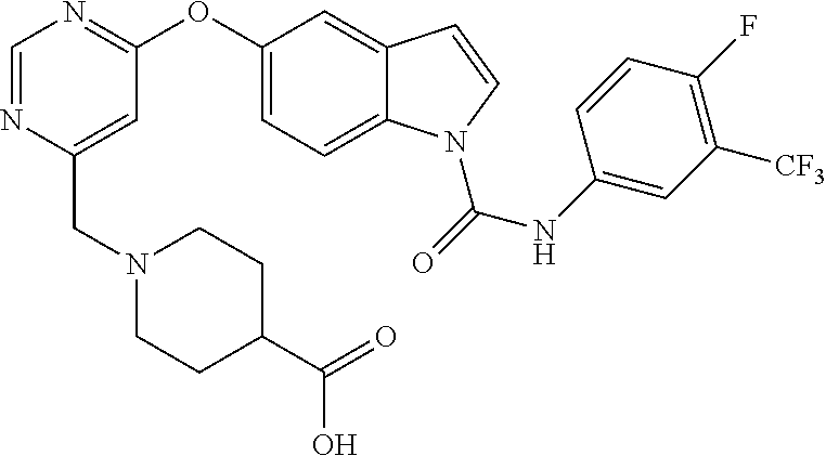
C1(OC2=NC=NC(CN3CCC(C(=O)O)CC3)=C2)=CC=C2C(=C1)C=CN2C(NC1=CC([CF3])=C(F)C=C1)=O
